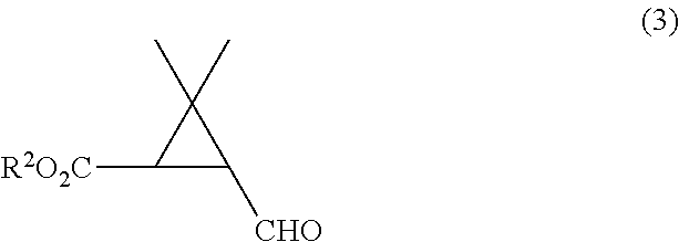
C1([R2O2C])C([CHO])C1(C)C
